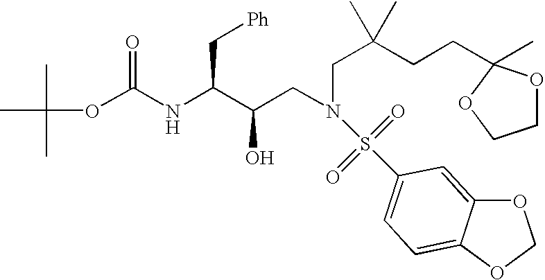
CC(OC(NC(C(CN(CC(CCC1(C)OCCO1)(C)C)S(C1=CC=C2C(=C1)OCO2)(=O)=O)O)C[Ph])=O)(C)C
